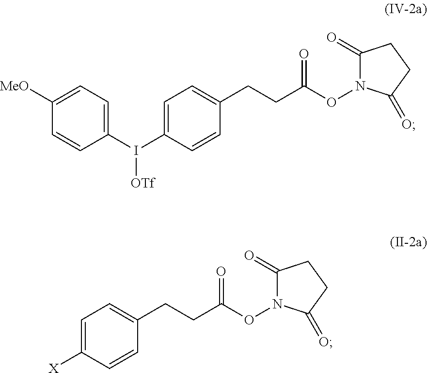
C1(I(C2=CC=C(CCC(ON3C(=O)CCC3=O)=O)C=C2)[OTf])=CC=C([MeO])C=C1.[X]C1=CC=C(CCC(ON2C(=O)CCC2=O)=O)C=C1
